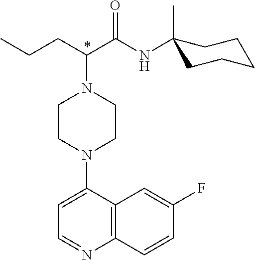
C1CN(C2=CC=NC3=C2C=C(F)C=C3)CCN1C(CCC)C(NC1(C)CCCCC1)=O
